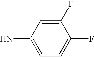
C1(N)=CC=C(F)C(F)=C1
